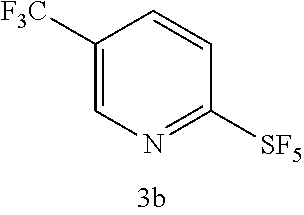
C1([F3C])=CN=C([SF5])C=C1
